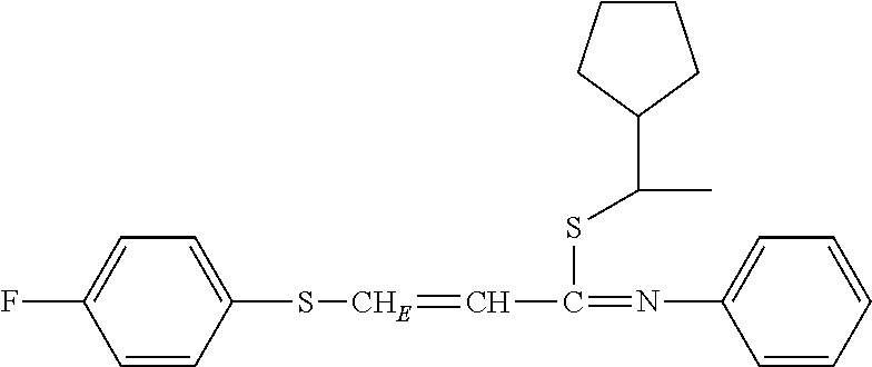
C1=CC(S[CHE]=CC(=NC2=CC=CC=C2)SC(C2CCCC2)C)=CC=C1F
